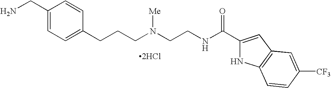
C1(CN)=CC=C(CCCN(CCNC(C2=CC3=C(N2)C=CC([CF3])=C3)=O)[Me])C=C1.[2HCl]
